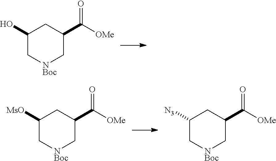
C1(O)C[NBoc]CC(C([OMe])=O)C1.C1([MsO])C[NBoc]CC(C([OMe])=O)C1.C1([N3])C[NBoc]CC(C([OMe])=O)C1
